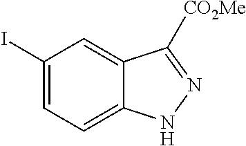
C1(I)=CC=C2C(=C1)C([CO2Me])=NN2
